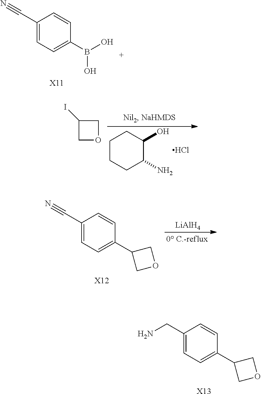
C1(C#N)=CC=C(B(O)O)C=C1.[X11].C1CCC(N)C(O)C1.Cl.C1(I)COC1.[LiAlH4].C1(C#N)=CC=C(C2COC2)C=C1.[X12].C1(CN)=CC=C(C2COC2)C=C1.[X13]
